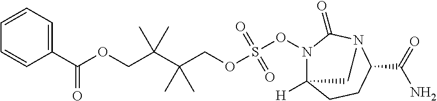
C1(C(OCC(C(COS(=O)(=O)ON2C3([H])CCC(C(=O)N)N(C2=O)C3)(C)C)(C)C)=O)=CC=CC=C1
